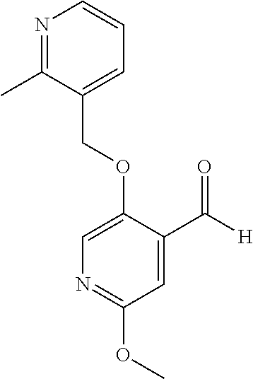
C(OC1=CN=C(OC)C=C1C([H])=O)C1=CC=CN=C1C
